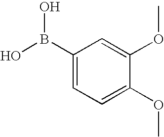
C1(B(O)O)=CC=C(OC)C(OC)=C1
